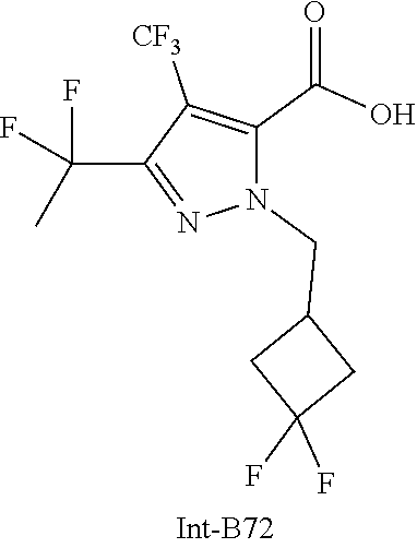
C1C(F)(F)CC1CN1N=C(C(C)(F)F)C([CF3])=C1C(=O)O
